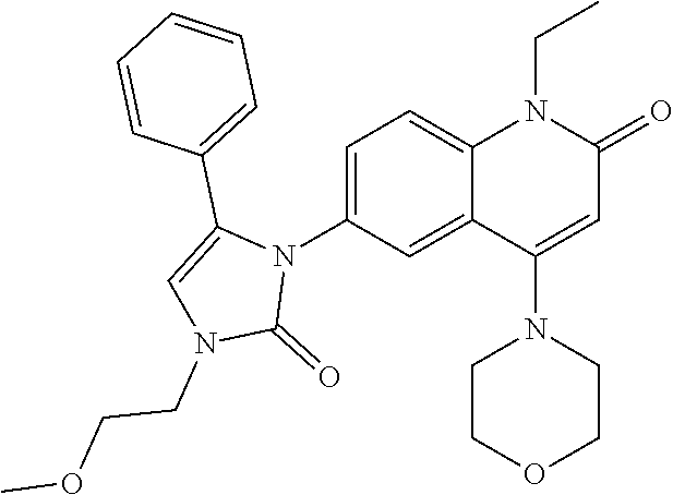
N1(C2=CC=C3C(=C2)C(N2CCOCC2)=CC(=O)N3CC)C(C2=CC=CC=C2)=CN(CCOC)C1=O
